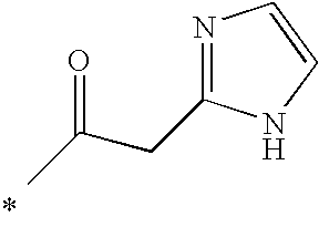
CC(CC1=NC=CN1)=O
